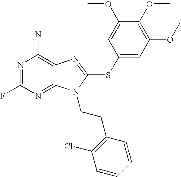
N1=C(F)N=C2C(=C1N)N=C(SC1=CC(OC)=C(OC)C(OC)=C1)N2CCC1=C(Cl)C=CC=C1
